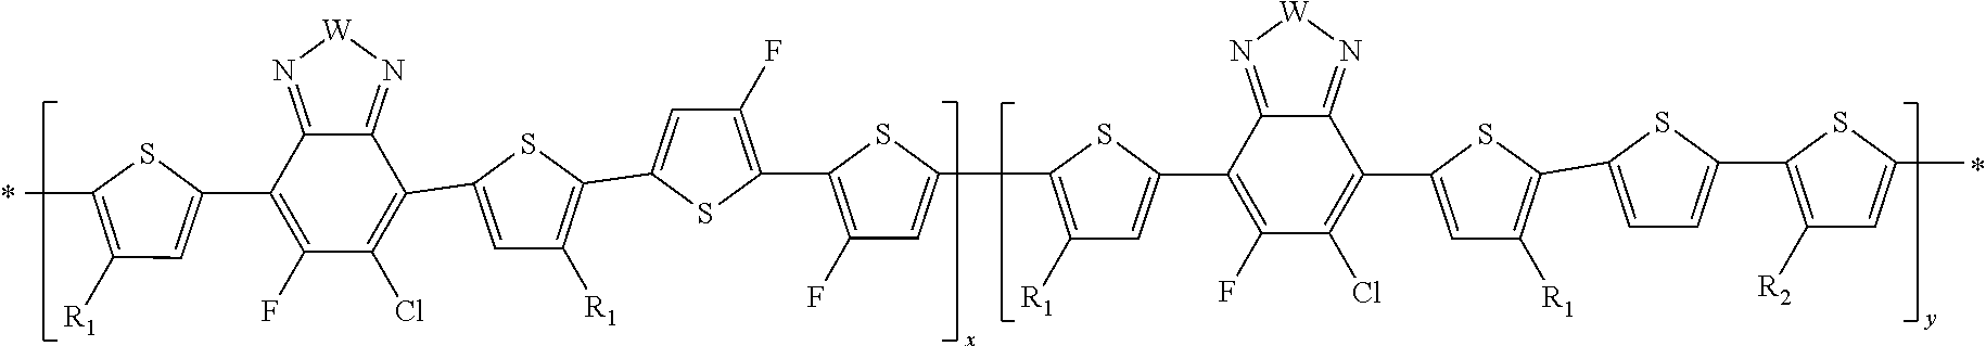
N1=C2C(=N[W]1)C(C1=CC([R1])=C(C3=CC(F)=C(C4=C(F)C=C(C5=C([R1])C=C(C6=C(F)C(Cl)=C(C7=CC([R1])=C(C8=CC=C(C9=C([R2])C=C(C)S9)S8)S7)C7=N[W]N=C76)S5)S4)S3)S1)=C(Cl)C(F)=C2C1=CC([R1])=C(C)S1
